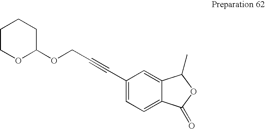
C1(C#CCOC2CCCCO2)=CC=C2C(=C1)C(C)OC2=O
